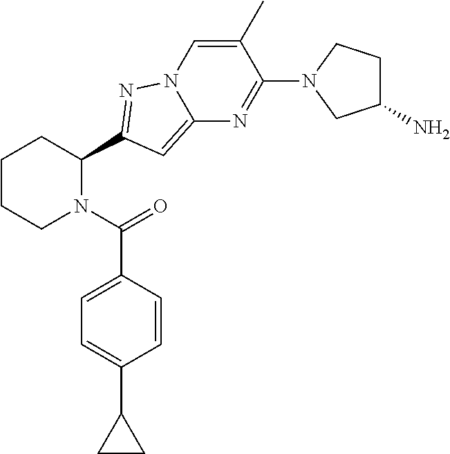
C1CCN(C(=O)C2=CC=C(C3CC3)C=C2)C(C2=NN3C=C(C)C(N4CC(N)CC4)=NC3=C2)C1
